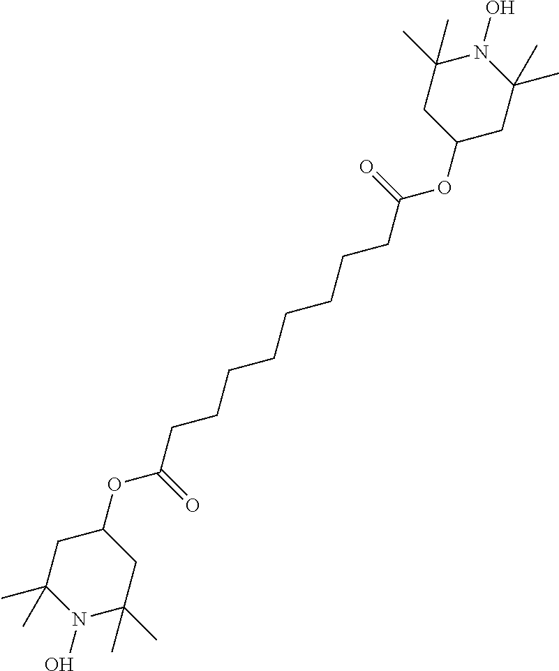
C(CCCC(OC1CC(C)(C)N(O)C(C)(C)C1)=O)CCCCC(OC1CC(C)(C)N(O)C(C)(C)C1)=O
